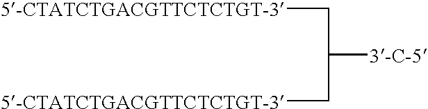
C([5-CTATCTGACGTTCTCTGT-3])C([3-C-5])C[5-CTATCTGACGTTCTCTGT-3]
